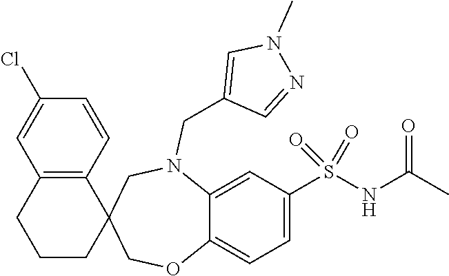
C1CC2(C3=C(C1)C=C(Cl)C=C3)COC1=CC=C(S(NC(C)=O)(=O)=O)C=C1N(CC1=CN(C)N=C1)C2
